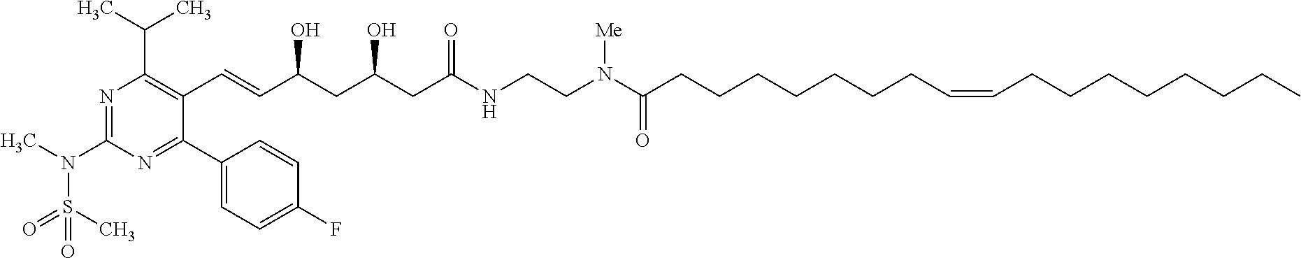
N1=C(N(S(C)(=O)=O)C)N=C(C2=CC=C(F)C=C2)C(C=CC(O)CC(O)CC(=O)NCCN(C(=O)CCCCCCCC=CCCCCCCCC)[Me])=C1C(C)C
